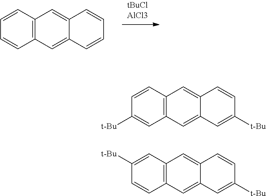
C12=C(C=CC=C1)C=C1C(=C2)C=CC=C1.C12=C(C=CC([t-Bu])=C1)C=C1C(=C2)C=C([t-Bu])C=C1.C12=C(C=C([t-Bu])C=C1)C=C1C(=C2)C=C([t-Bu])C=C1
